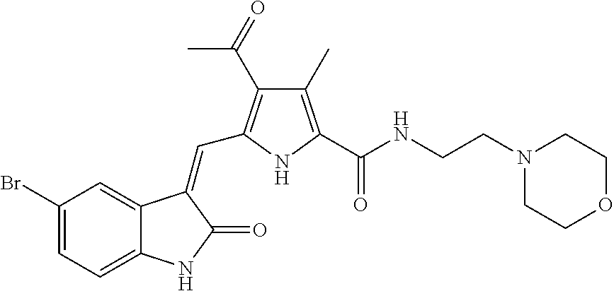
C1(Br)=CC=C2C(=C1)C(=CC1=C(C(=O)C)C(C)=C(C(NCCN3CCOCC3)=O)N1)C(=O)N2
